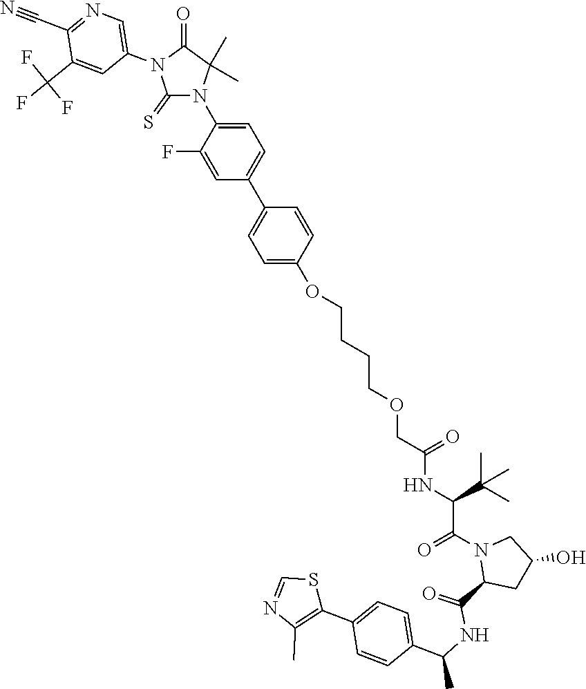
C1(=S)N(C2=CC=C(C3=CC=C(OCCCCOCC(NC(C(C)(C)C)C(N4C(C(=O)NC(C)C5=CC=C(C6=C(C)N=CS6)C=C5)CC(O)C4)=O)=O)C=C3)C=C2F)C(C)(C)C(=O)N1C1=CN=C(C#N)C(C(F)(F)F)=C1
